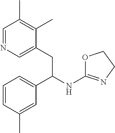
C1=NC=C(CC(C2=CC=CC(C)=C2)NC2=NCCO2)C(C)=C1C
